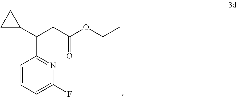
N1=C(C(CC(OCC)=O)C2CC2)C=CC=C1F
